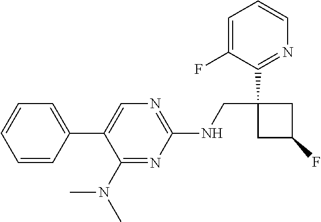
C1(NCC2(C3=NC=CC=C3F)CC(F)C2)=NC=C(C2=CC=CC=C2)C(N(C)C)=N1
